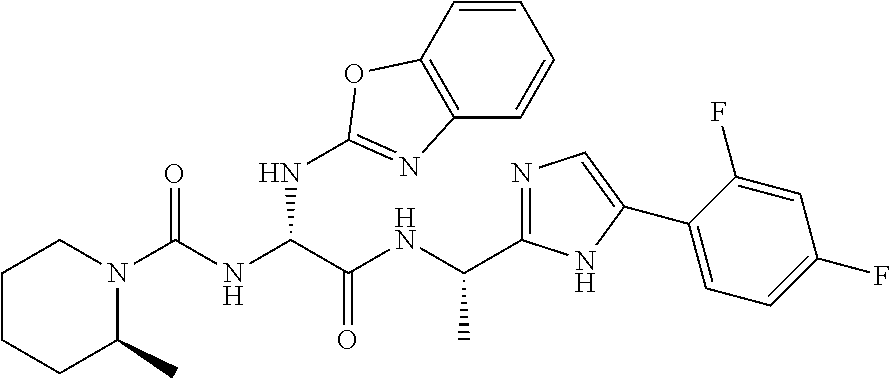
N(C(C(=O)NC(C)C1=NC=C(C2=CC=C(F)C=C2F)N1)NC1=NC2=C(C=CC=C2)O1)C(=O)N1CCCCC1C
